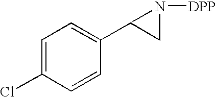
C1=C(Cl)C=CC(C2CN2[DPP])=C1
